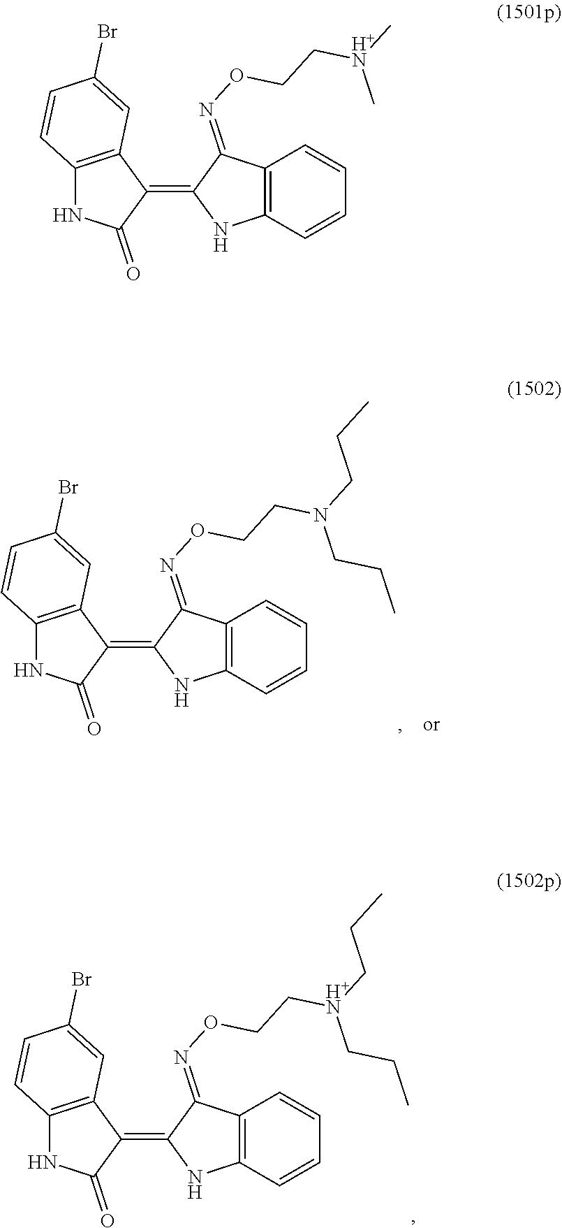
C12=C(C(=C3NC4=C(C3=NOCC[H+N](C)C)C=CC=C4)C(=O)N1)C=C(Br)C=C2.C12=C(C(=C3NC4=C(C3=NOCC[H+N](CCC)CCC)C=CC=C4)C(=O)N1)C=C(Br)C=C2.C12=C(C(=C3NC4=C(C3=NOCCN(CCC)CCC)C=CC=C4)C(=O)N1)C=C(Br)C=C2
